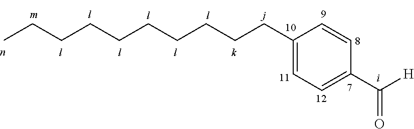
C1(CCCCCCCCCC)=CC=C(C([H])=O)C=C1
